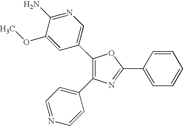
C1(C2=CN=C(N)C(OC)=C2)=C(C2=CC=NC=C2)N=C(C2=CC=CC=C2)O1
